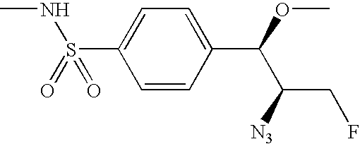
C1(S(NC)(=O)=O)=CC=C(C(OC)C([N3])CF)C=C1
